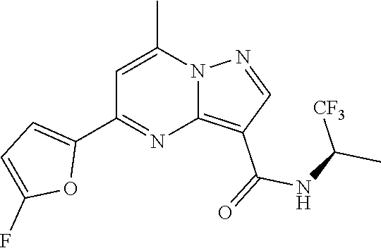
C12=C(C(=O)NC(C)[CF3])C=NN1C(C)=CC(C1=CC=C(F)O1)=N2
